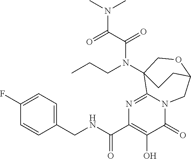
C1(F)=CC=C(CNC(C2=C(O)C(=O)N3C(=N2)C2(N(CCC)C(C(=O)N(C)C)=O)COC(C3)CC2)=O)C=C1
